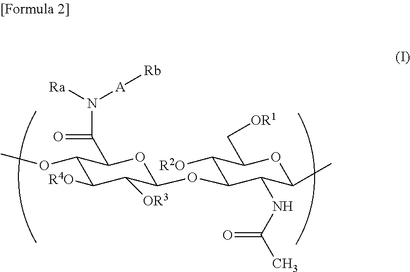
C1(OC)C([R4O])C([OR3])C(OC2C([R2O])C(C[OR1])OC(C)C2NC(C)=O)OC1C(=O)N([Ra])[A][Rb]
